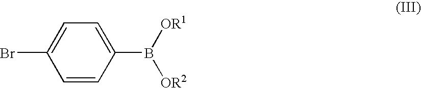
BrC1=CC=C(B([OR1])[OR2])C=C1
